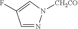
N1=CC(F)=CN1[CH2CO]
